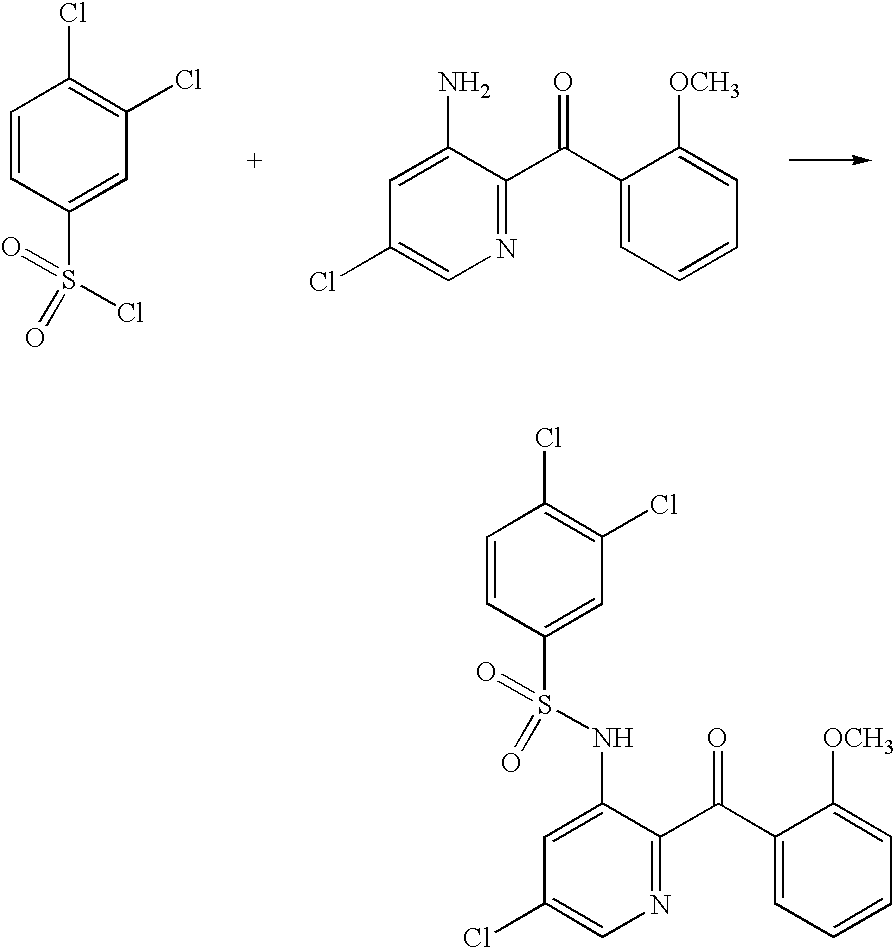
C1=CC(S(=O)(=O)Cl)=CC(Cl)=C1Cl.C1=C(N)C(C(C2=CC=CC=C2[OCH3])=O)=NC=C1Cl.C1=CC(S(=O)(=O)NC2=CC(Cl)=CN=C2C(C2=CC=CC=C2[OCH3])=O)=CC(Cl)=C1Cl
